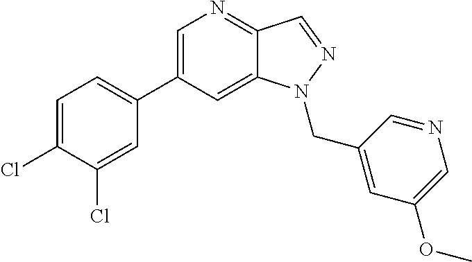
C1(C2=CC=C(Cl)C(Cl)=C2)=CN=C2C(=C1)N(CC1=CC(OC)=CN=C1)N=C2
